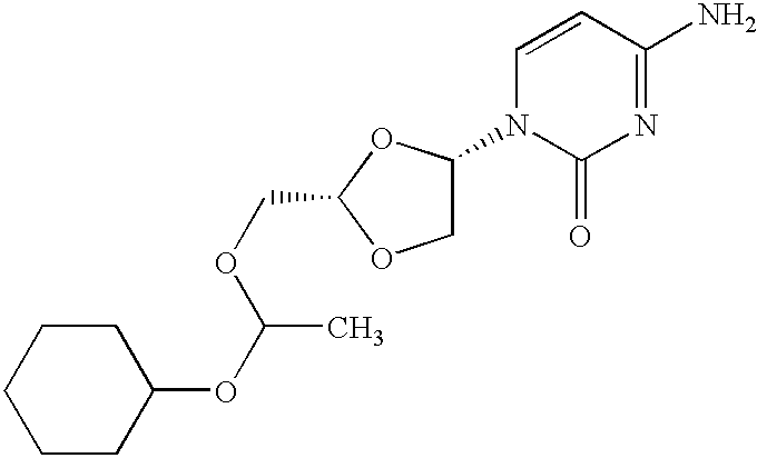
C1(OC(C)OCC2OCC(N3C(=O)N=C(N)C=C3)O2)CCCCC1
